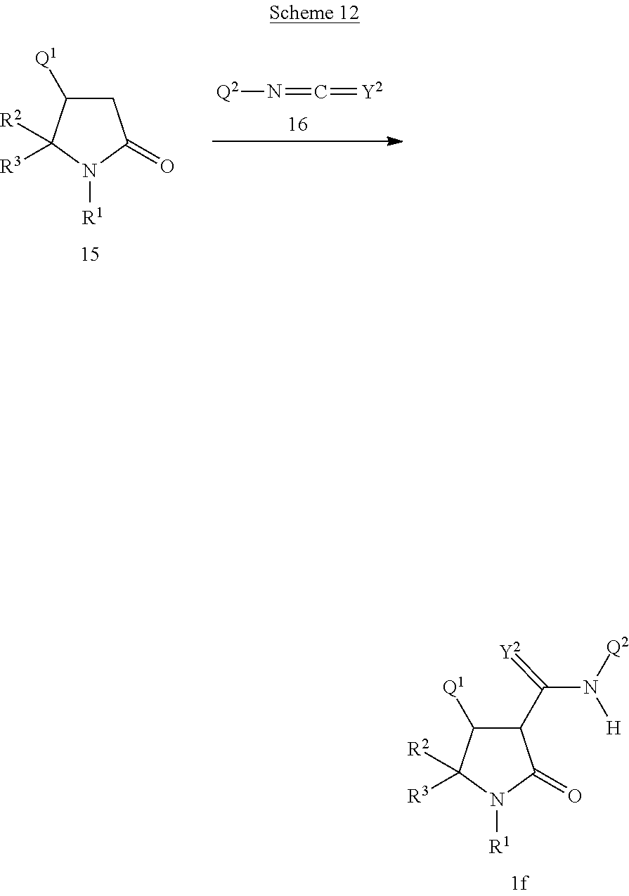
C1([Q1])C(C(N([H])[Q2])=[Y2])C(=O)N([R1])C1([R3])[R2].[Q2]N=C=[Y2].C1([Q1])CC(=O)N([R1])C1([R3])[R2]
